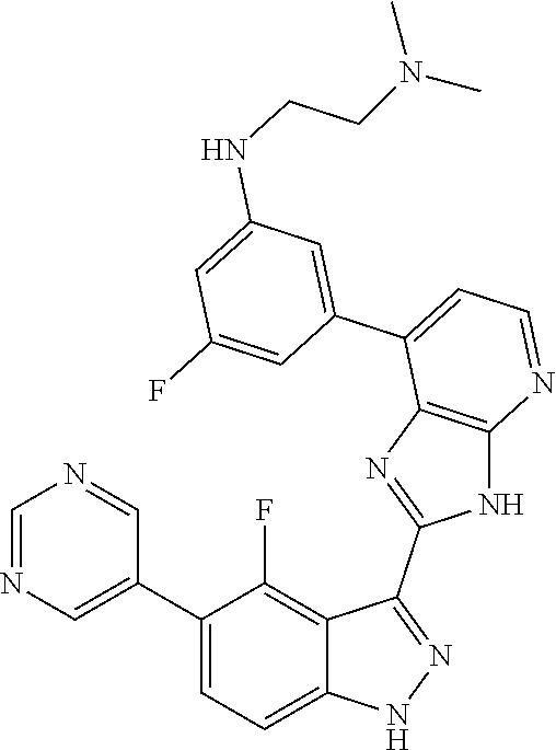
C1=NC=C(C2=CC=C3C(=C2F)C(C2=NC4=C(N2)N=CC=C4C2=CC(NCCN(C)C)=CC(F)=C2)=NN3)C=N1
